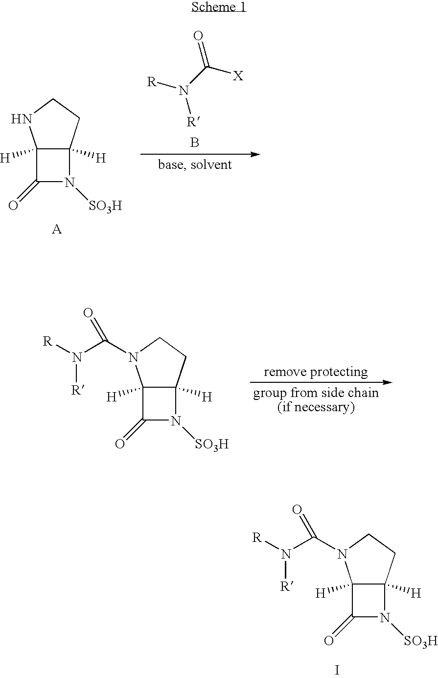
C12([H])C([H])(CCN1)N([SO3H])C2=O.[R]N(C([X])=O)[R].B.C12([H])C([H])(CCN1C(N([R])[R])=O)N([SO3H])C2=O.C12([H])C([H])(CCN1C(N([R])[R])=O)N([SO3H])C2=O.I
